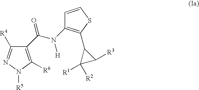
C(N([H])C1=C(C2C([R1])([R2])C2[R3])SC=C1)(=O)C1=C([R6])N([R5])N=C1[R4]
